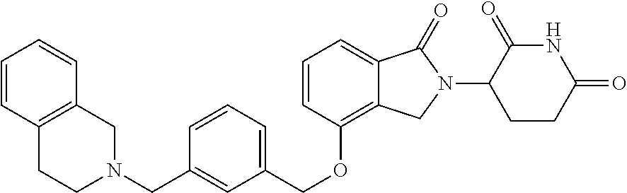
C12=C(CN(CC3=CC(COC4=C5C(=CC=C4)C(=O)N(C4CCC(=O)NC4=O)C5)=CC=C3)CC1)C=CC=C2
